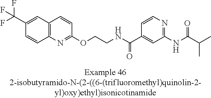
C12=C(N=C(OCCNC(C3=CC(NC(=O)C(C)C)=NC=C3)=O)C=C1)C=CC(C(F)(F)F)=C2
